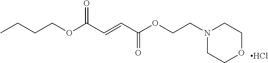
N1(CCOC(C=CC(OCCCC)=O)=O)CCOCC1.Cl
